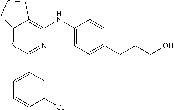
C12=NC(C3=CC=CC(Cl)=C3)=NC(NC3=CC=C(CCCO)C=C3)=C1CCC2
